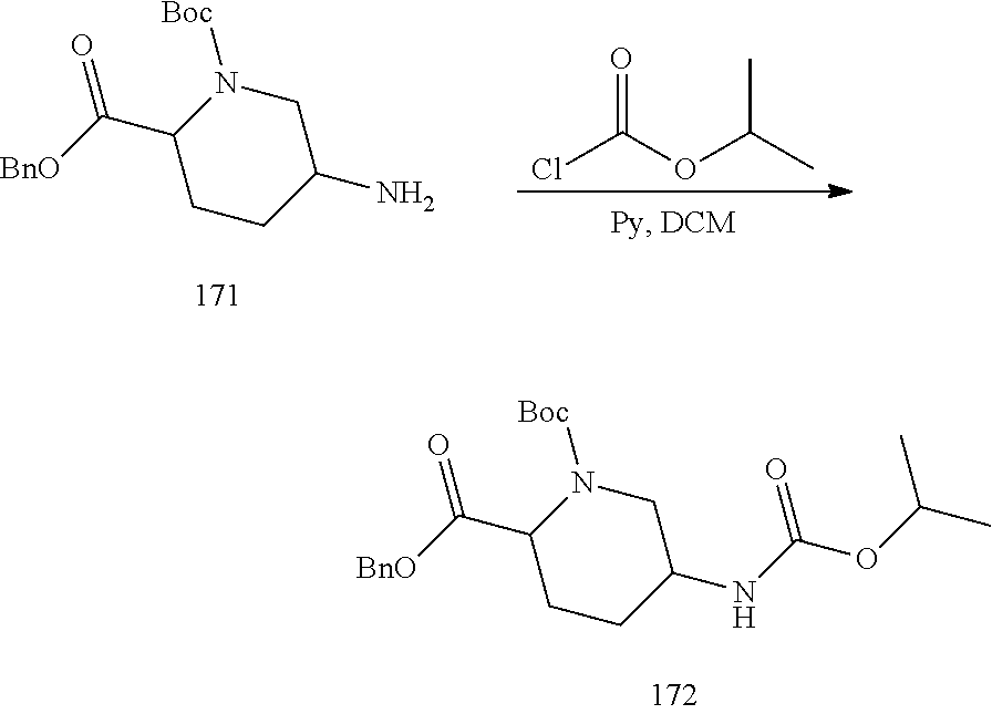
C1N([Boc])C(C([BnO])=O)CCC1N.O=C(OC(C)C)Cl.C1N([Boc])C(C([BnO])=O)CCC1NC(OC(C)C)=O
